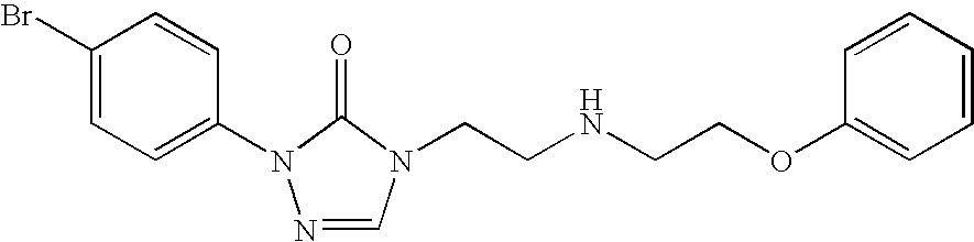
C1(Br)=CC=C(N2N=CN(CCNCCOC3=CC=CC=C3)C2=O)C=C1
